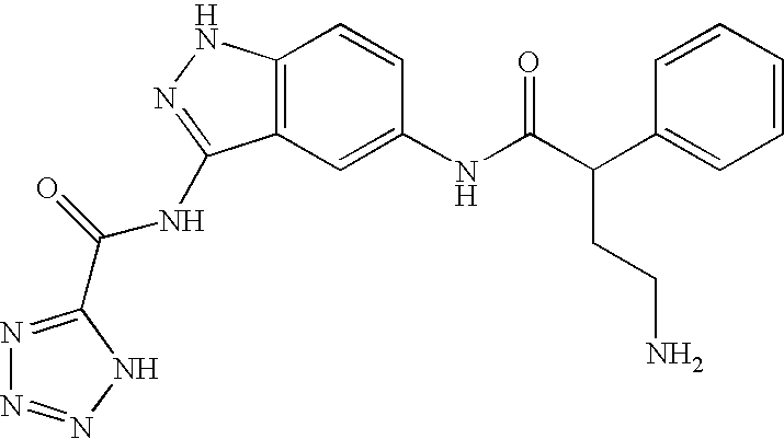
C12=C(C=C(NC(C(C3=CC=CC=C3)CCN)=O)C=C1)C(NC(=O)C1=NN=NN1)=NN2
